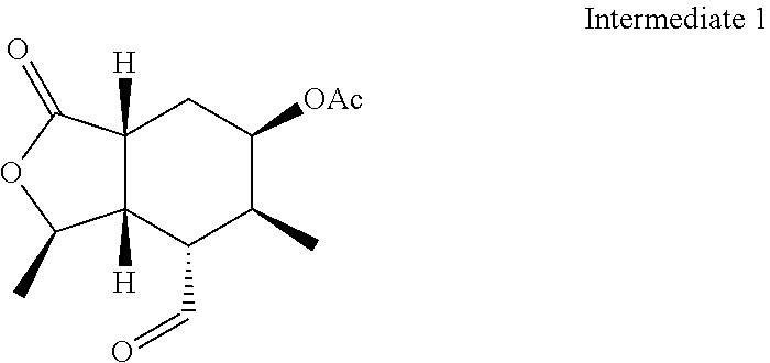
C12([H])C([H])(C(C=O)C(C)C([OAc])C1)C(C)OC2=O
